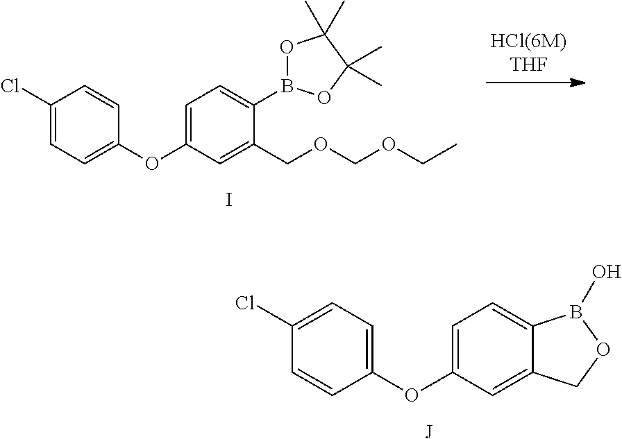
C1(OC2=CC=C3C(=C2)COB3O)=CC=C(Cl)C=C1.[J].I.C1(OC2=CC=C(B3OC(C)(C)C(C)(C)O3)C(COCOCC)=C2)=CC=C(Cl)C=C1
